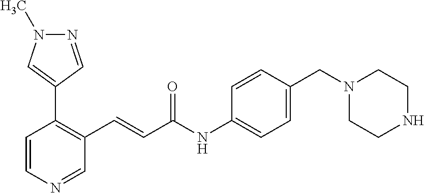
C1=CN=CC(C=CC(=O)NC2=CC=C(CN3CCNCC3)C=C2)=C1C1=CN(C)N=C1
